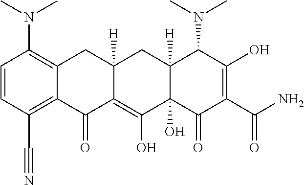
C1=CC(C#N)=C2C(=C1N(C)C)CC1([H])C(=C(O)C3(O)C([H])(C1)C(N(C)C)C(O)=C(C(N)=O)C3=O)C2=O
